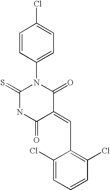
C1=CC(N2C(=S)NC(=O)C(=CC3=C(Cl)C=CC=C3Cl)C2=O)=CC=C1Cl
